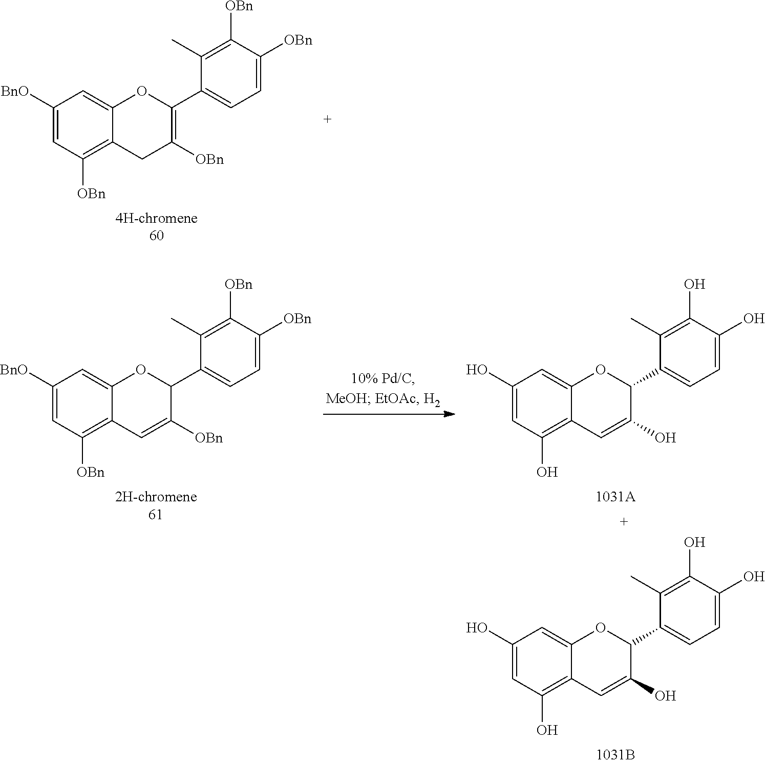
C1(O)=CC(O)=C2C(=C1)OC(C1=CC=C(O)C(O)=C1C)C(O)=C2.C1([BnO])=CC([OBn])=C2C(=C1)OC(C1=CC=C([OBn])C([OBn])=C1C)C([OBn])=C2.C1(O)=CC(O)=C2C(=C1)OC(C1=CC=C(O)C(O)=C1C)C(O)=C2.C1([BnO])=CC([OBn])=C2C(=C1)OC(C1=CC=C([OBn])C([OBn])=C1C)=C([OBn])C2
